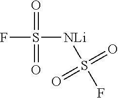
FS([NLi]S(F)(=O)=O)(=O)=O
